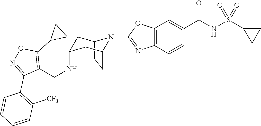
C12CCC(CC(NCC3=C(C4CC4)ON=C3C3=C([CF3])C=CC=C3)C1)N2C1=NC2=C(C=C(C(NS(C3CC3)(=O)=O)=O)C=C2)O1
